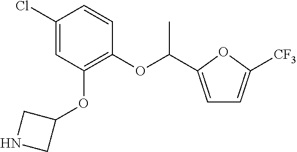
C1(Cl)=CC(OC2CNC2)=C(OC(C)C2=CC=C([CF3])O2)C=C1
